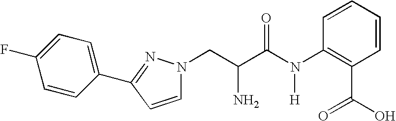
C1=CC(N(C(C(CN2C=CC(C3=CC=C(F)C=C3)=N2)N)=O)[H])=C(C(O)=O)C=C1
